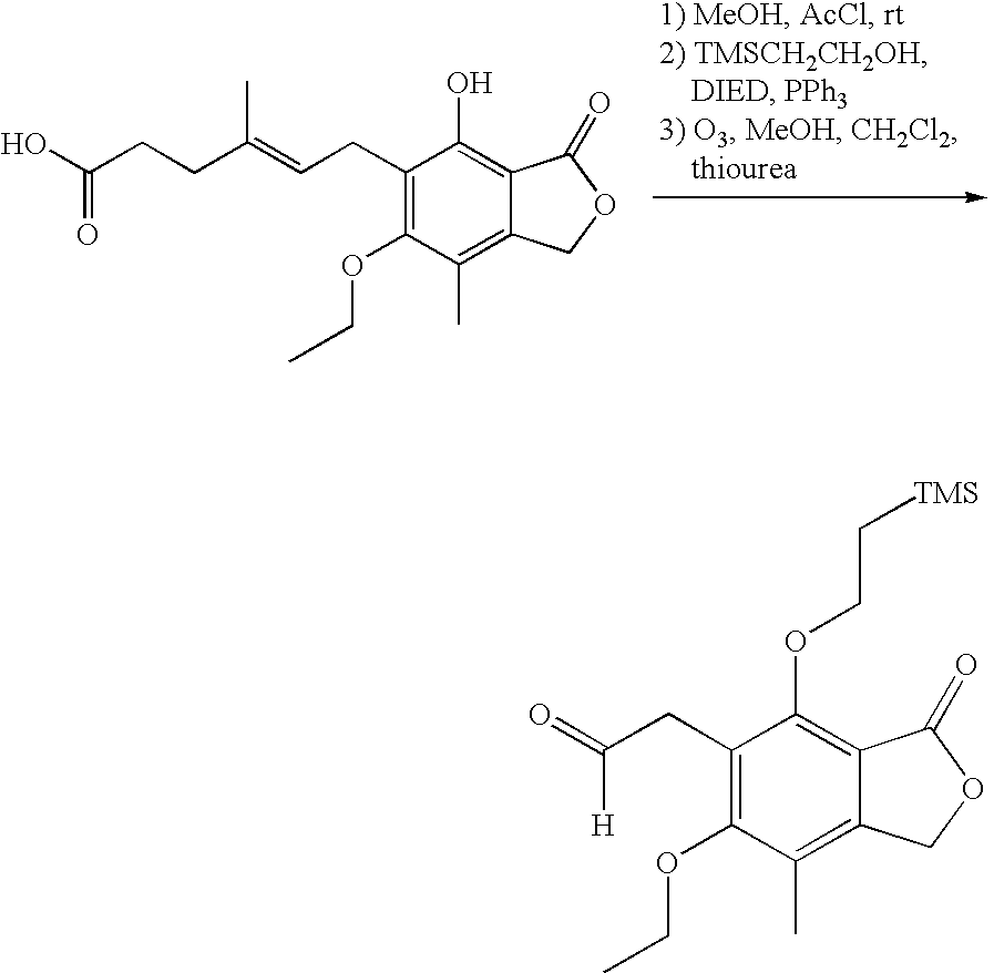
C1(CC=C(CCC(=O)O)C)=C(OCC)C(C)=C2C(=C1O)C(=O)OC2.C1(CC([H])=O)=C(OCC)C(C)=C2C(=C1OCC[TMS])C(=O)OC2
